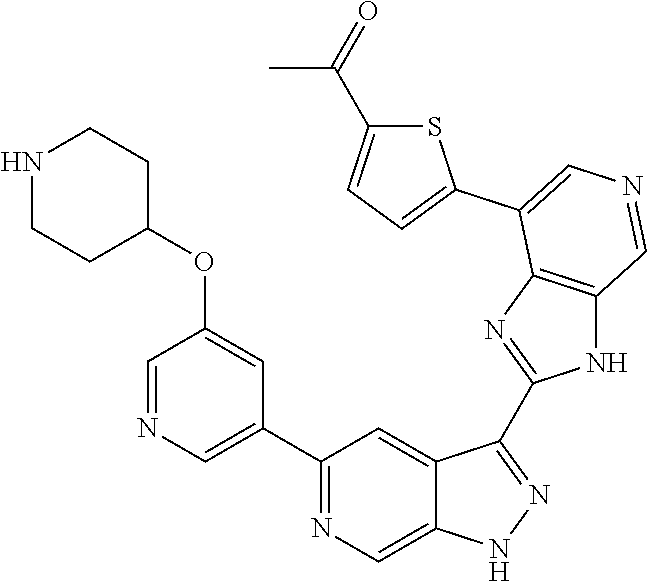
C1(C2=CN=CC(OC3CCNCC3)=C2)=NC=C2C(=C1)C(C1=NC3=C(N1)C=NC=C3C1=CC=C(C(=O)C)S1)=NN2
